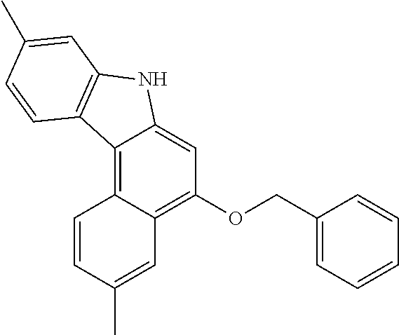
C12=C3C(=C(OCC4=CC=CC=C4)C=C1NC1=C2C=CC(C)=C1)C=C(C)C=C3
